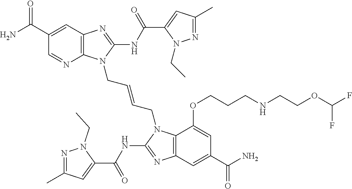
C12=C(N=C(NC(C3=CC(C)=NN3CC)=O)N1CC=CCN1C3=C(N=C1NC(C1=CC(C)=NN1CC)=O)C=C(C(N)=O)C=C3OCCCNCCOC(F)F)C=C(C(N)=O)C=N2
